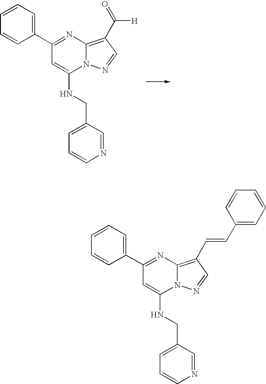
N12C(=C(C([H])=O)C=N1)N=C(C1=CC=CC=C1)C=C2NCC1=CC=CN=C1.N12C(=C(C=CC3=CC=CC=C3)C=N1)N=C(C1=CC=CC=C1)C=C2NCC1=CC=CN=C1
